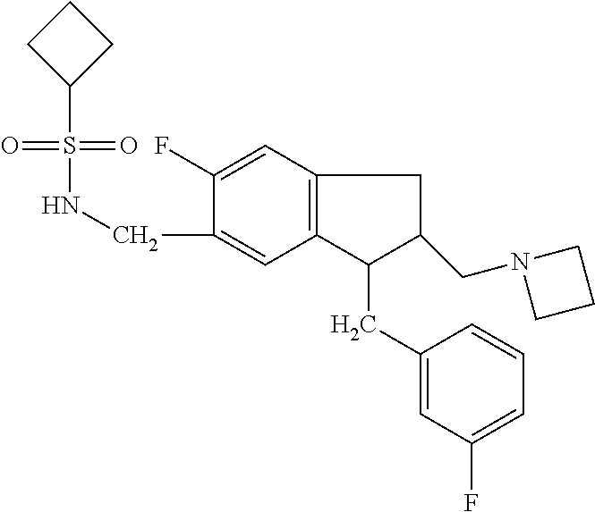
S(=O)(NCC1=CC2=C(C=C1F)CC(CN1CCC1)C2CC1=CC(F)=CC=C1)(=O)C1CCC1
